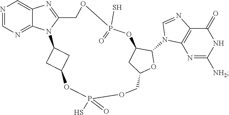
C12COP(=O)(S)OC3CC(N4C5=NC=NC=C5N=C4COP(S)(=O)OC(C1)C(N1C4=C(C(=O)NC([NH2])=N4)N=C1)O2)C3
